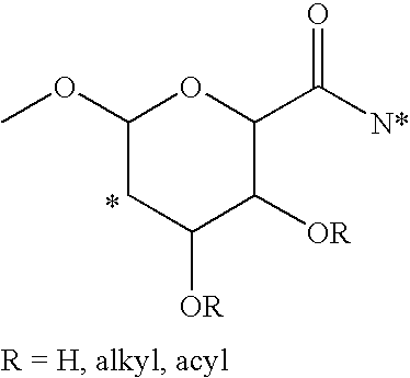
COC1OC(C(=O)[N*])C([OR])C([OR])C1
